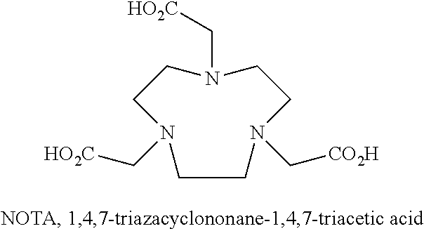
C1CN(C[HO2C])CCN(C[CO2H])CCN1C[HO2C]
